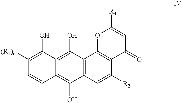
C1([(R1)n])=C(O)C2=C(O)C3=C(C(O)=C2C=C1)C=C([R2])C1=C3OC([R3])=CC1=O
